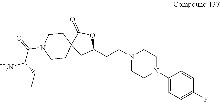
C1(N2CCN(CCC3OC(=O)C4(C3)CCN(C(C(N)CC)=O)CC4)CC2)=CC=C(F)C=C1
